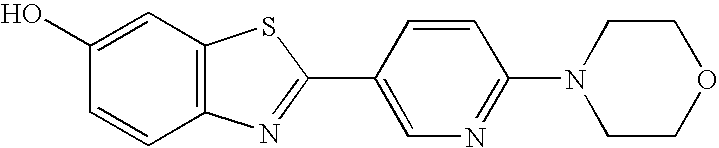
C1(O)=CC2=C(C=C1)N=C(C1=CN=C(N3CCOCC3)C=C1)S2
